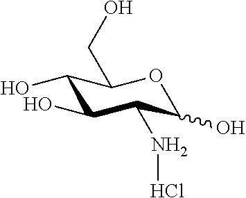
C1(O)C(O)C(NCl)C(O)OC1CO
